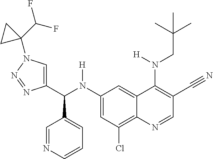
C1(N(C(C2=CN(C3(C(F)F)CC3)N=N2)C2=CC=CN=C2)[H])=CC(Cl)=C2C(=C1)C(N(CC(C)(C)C)[H])=C(C#N)C=N2
